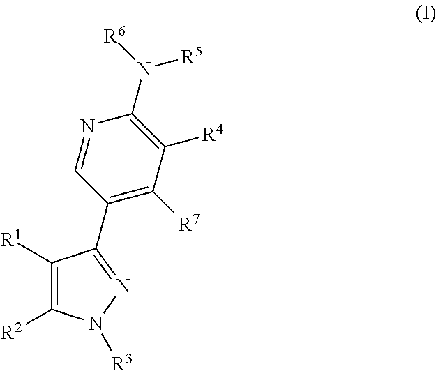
C1(C2=NN([R3])C([R2])=C2[R1])=C([R7])C([R4])=C(N([R6])[R5])N=C1
